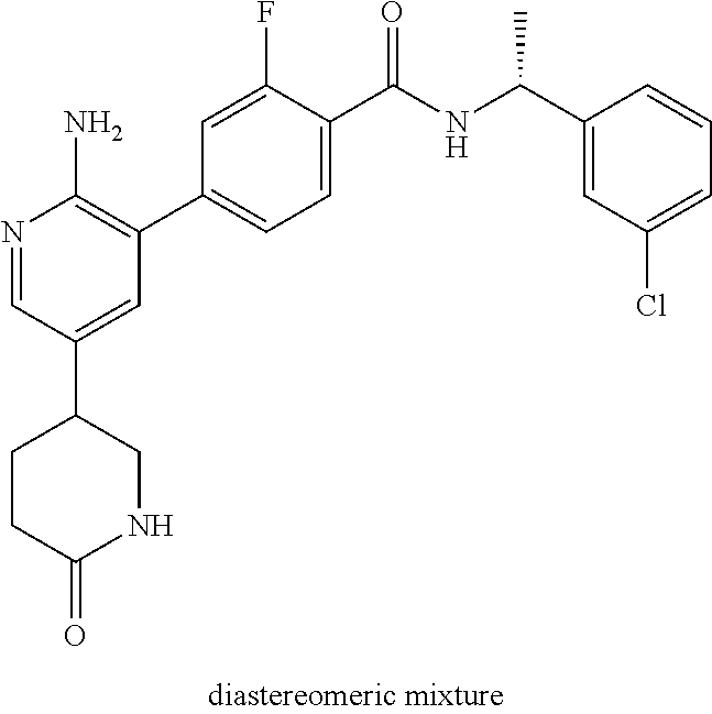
N1=CC(C2CNC(=O)CC2)=CC(C2=CC=C(C(NC(C3=CC(Cl)=CC=C3)C)=O)C(F)=C2)=C1N
